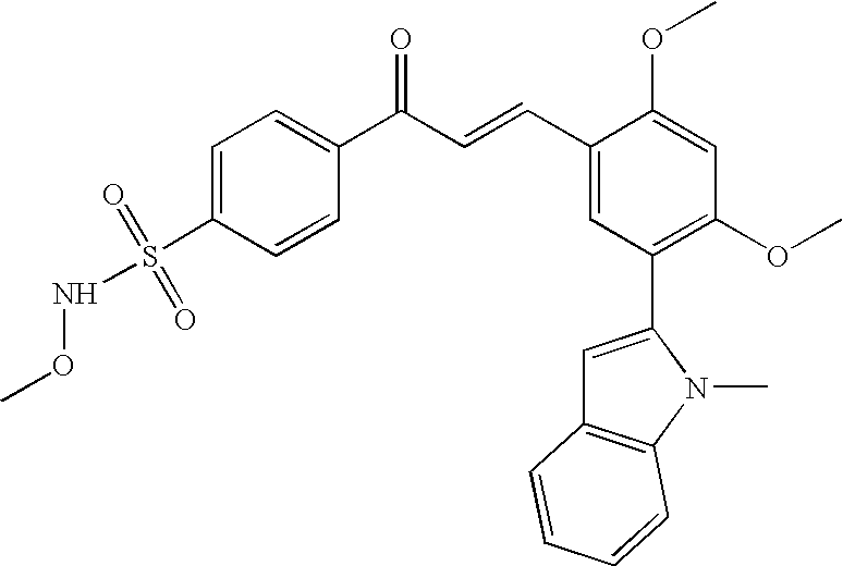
C1=CC(C(C=CC2=CC(C3=CC4=C(N3C)C=CC=C4)=C(OC)C=C2OC)=O)=CC=C1S(NOC)(=O)=O
